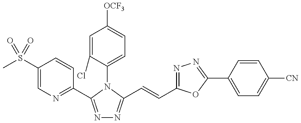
CS(C1=CN=C(C2=NN=C(C=CC3=NN=C(C4=CC=C([CN])C=C4)O3)N2C2=CC=C([OCF3])C=C2Cl)C=C1)(=O)=O
